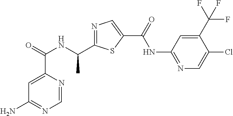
C1=C(C(=O)NC(C2=NC=C(C(=O)NC3=NC=C(Cl)C(C(F)(F)F)=C3)S2)C)N=CN=C1N
